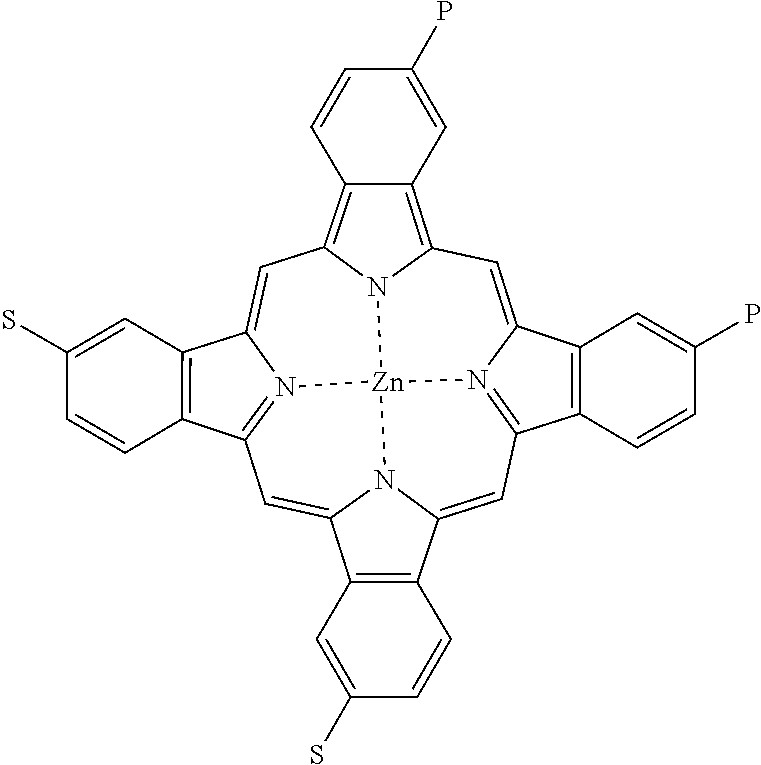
C1=C2N3=C(C4=C2C=C(P)C=C4)C=C2N4C(=CC5=N6C(=CC7=C8C(=C1N7[Zn]346)C=C(P)C=C8)C1=C5C=CC(S)=C1)C1=C2C=CC(S)=C1
